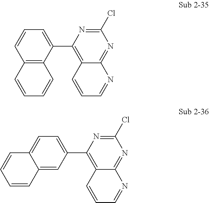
C1(Cl)=NC(C2=CC=CC3=C2C=CC=C3)=C2C(=N1)N=CC=C2.C1(Cl)=NC(C2=CC=C3C(=C2)C=CC=C3)=C2C(=N1)N=CC=C2
